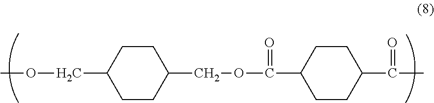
COCC1CCC(COC(C2CCC(C(=O)C)CC2)=O)CC1
